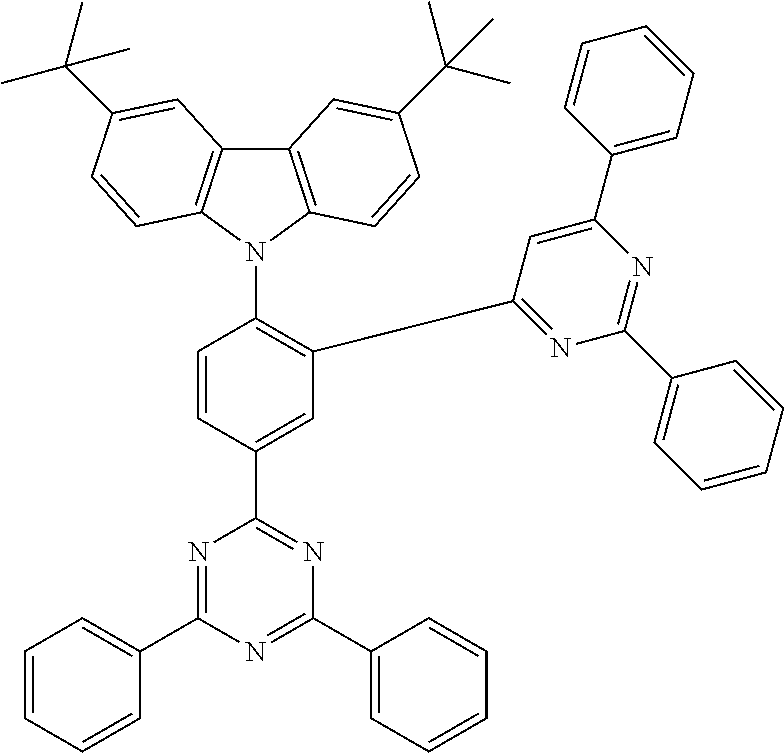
C12=C(N(C3=C(C4=NC(C5=CC=CC=C5)=NC(C5=CC=CC=C5)=C4)C=C(C4=NC(C5=CC=CC=C5)=NC(C5=CC=CC=C5)=N4)C=C3)C3=C1C=C(C(C)(C)C)C=C3)C=CC(C(C)(C)C)=C2
